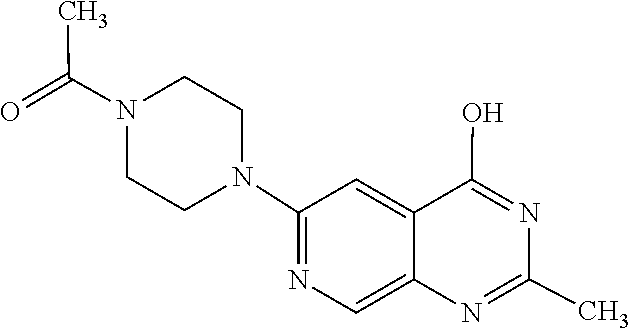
N1=C(C)N=C(O)C2=CC(N3CCN(C(=O)C)CC3)=NC=C12
